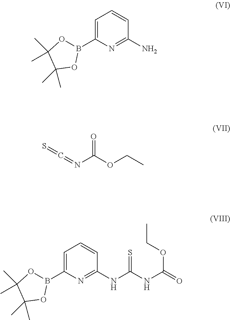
C1=C(B2OC(C)(C)C(C)(C)O2)N=C(N)C=C1.C(=NC(OCC)=O)=S.C1=C(B2OC(C)(C)C(C)(C)O2)N=C(NC(NC(OCC)=O)=S)C=C1
